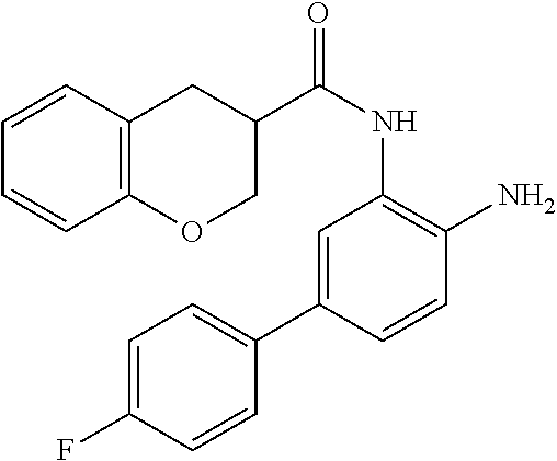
C1=C(C2=CC=C(F)C=C2)C=CC(N)=C1NC(=O)C1COC2=C(C1)C=CC=C2
